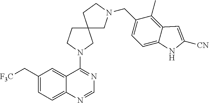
C1(C[F3C])=CC=C2C(=C1)C(N1CCC3(C1)CN(CC1=CC=C4C(=C1C)C=C([CN])N4)CC3)=NC=N2
